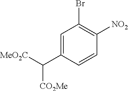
C1=C(C([MeO2C])[CO2Me])C=CC([NO2])=C1Br
